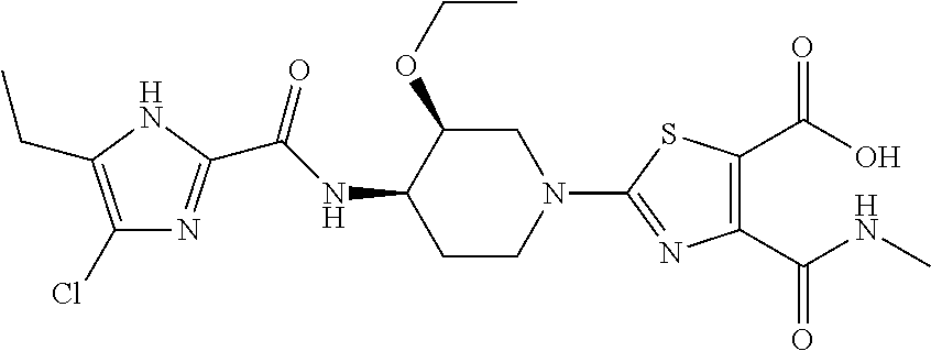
N1C(CC)=C(Cl)N=C1C(NC1C(OCC)CN(C2=NC(C(NC)=O)=C(C(O)=O)S2)CC1)=O
